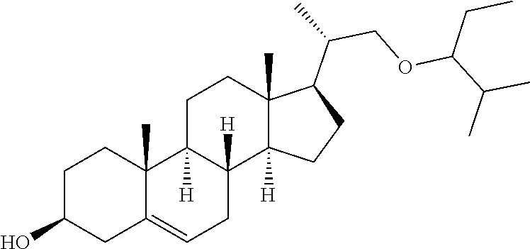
C1=C2CC(O)CCC2(C)C2([H])CCC3(C)C(C(COC(C(C)C)CC)C)CCC3([H])C2([H])C1
